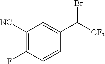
C1([NC])=C(F)C=CC(C([CF3])Br)=C1
